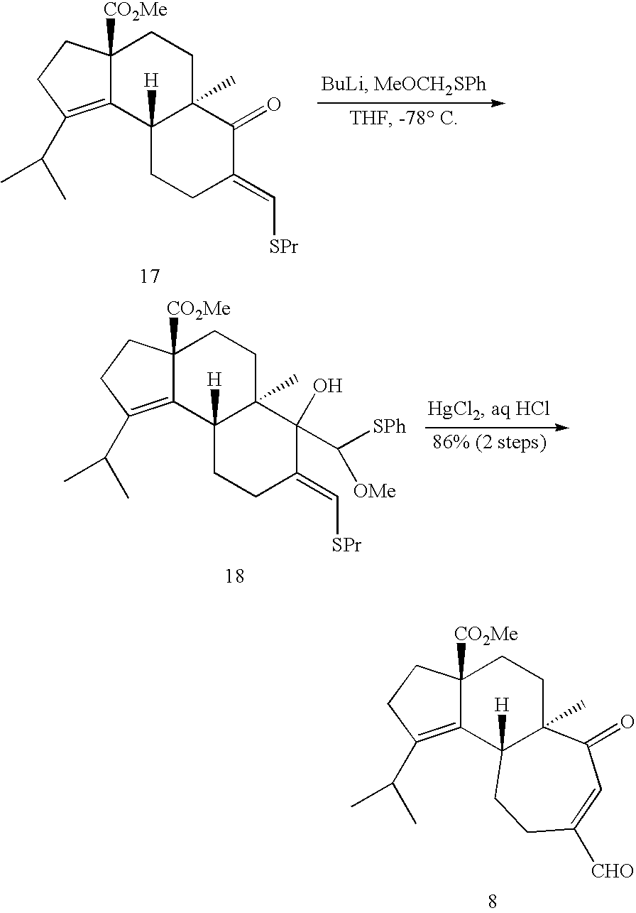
C12([CO2Me])C(=C(C(C)C)CC1)C1([H])C(C)(CC2)C(=O)C(=C[SPr])CC1.C12([CO2Me])C(=C(C(C)C)CC1)C1([H])C(C)(CC2)C(O)(C([SPh])[OMe])C(=C[SPr])CC1.C12([CO2Me])C(=C(C(C)C)CC1)C1([H])C(C)(CC2)C(=O)C=C([CHO])CC1
